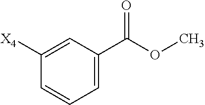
C1([X4])=CC(C(OC)=O)=CC=C1
